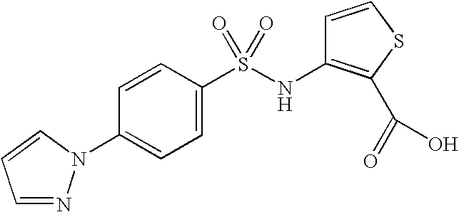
C1=CC(S(NC2=C(C(=O)O)SC=C2)(=O)=O)=CC=C1N1N=CC=C1
